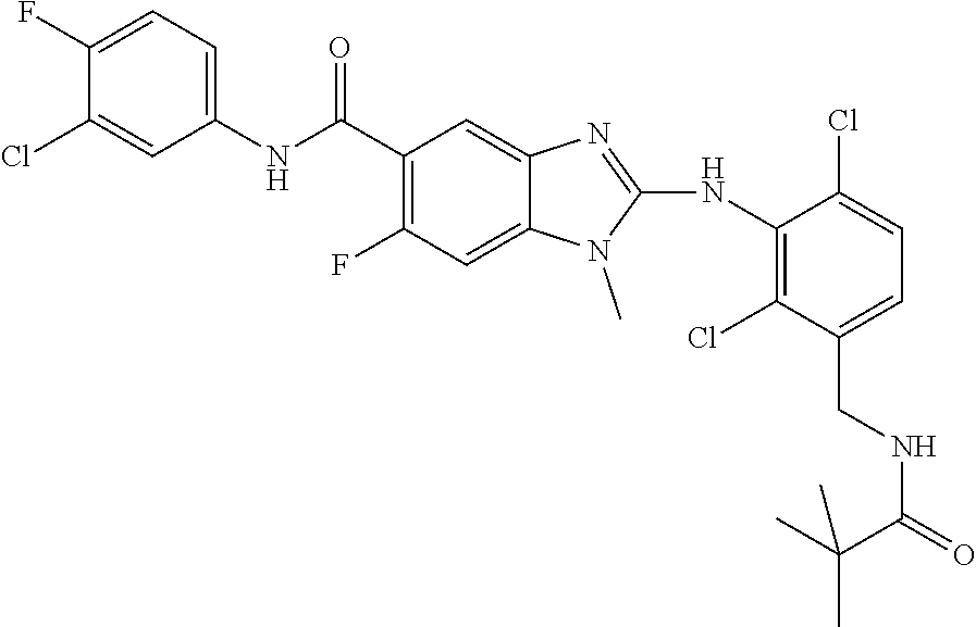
C1(F)=CC=C(NC(C2=C(F)C=C3C(=C2)N=C(NC2=C(Cl)C(CNC(=O)C(C)(C)C)=CC=C2Cl)N3C)=O)C=C1Cl
